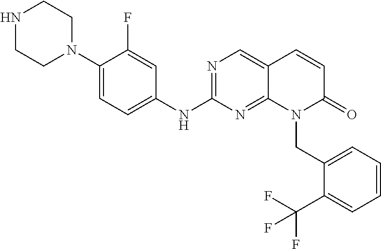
N1CCN(C2=CC=C(NC3=NC=C4C(=N3)N(CC3=CC=CC=C3C(F)(F)F)C(=O)C=C4)C=C2F)CC1
